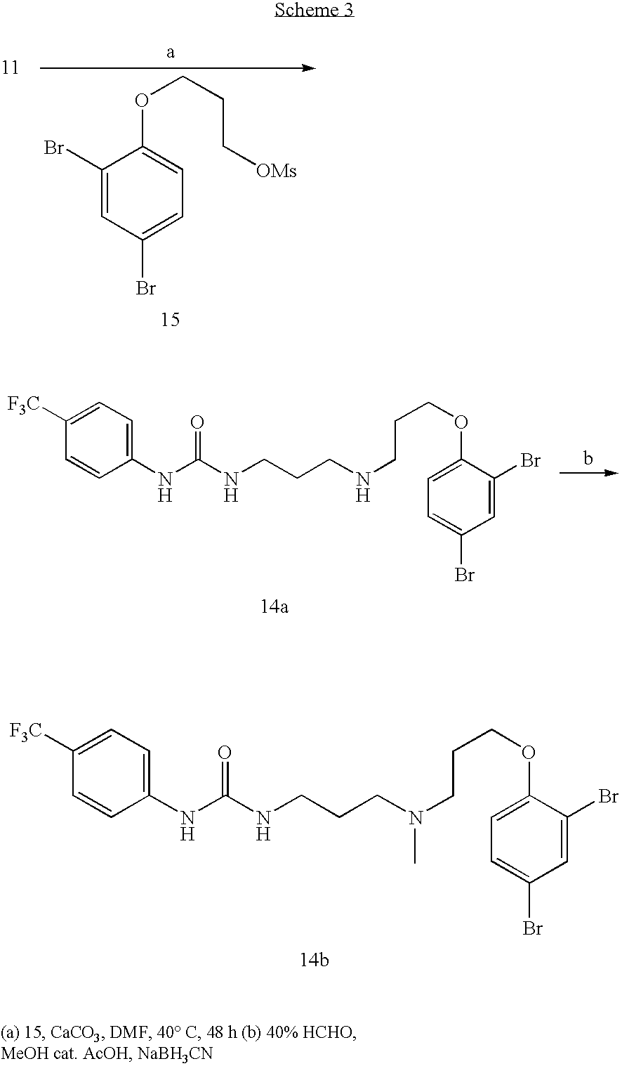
C1(Br)=CC(Br)=CC=C1OCCC[OMs].C1=C([F3C])C=CC(NC(NCCCNCCCOC2=CC=C(Br)C=C2Br)=O)=C1.C1=C([F3C])C=CC(NC(NCCCN(CCCOC2=CC=C(Br)C=C2Br)C)=O)=C1
